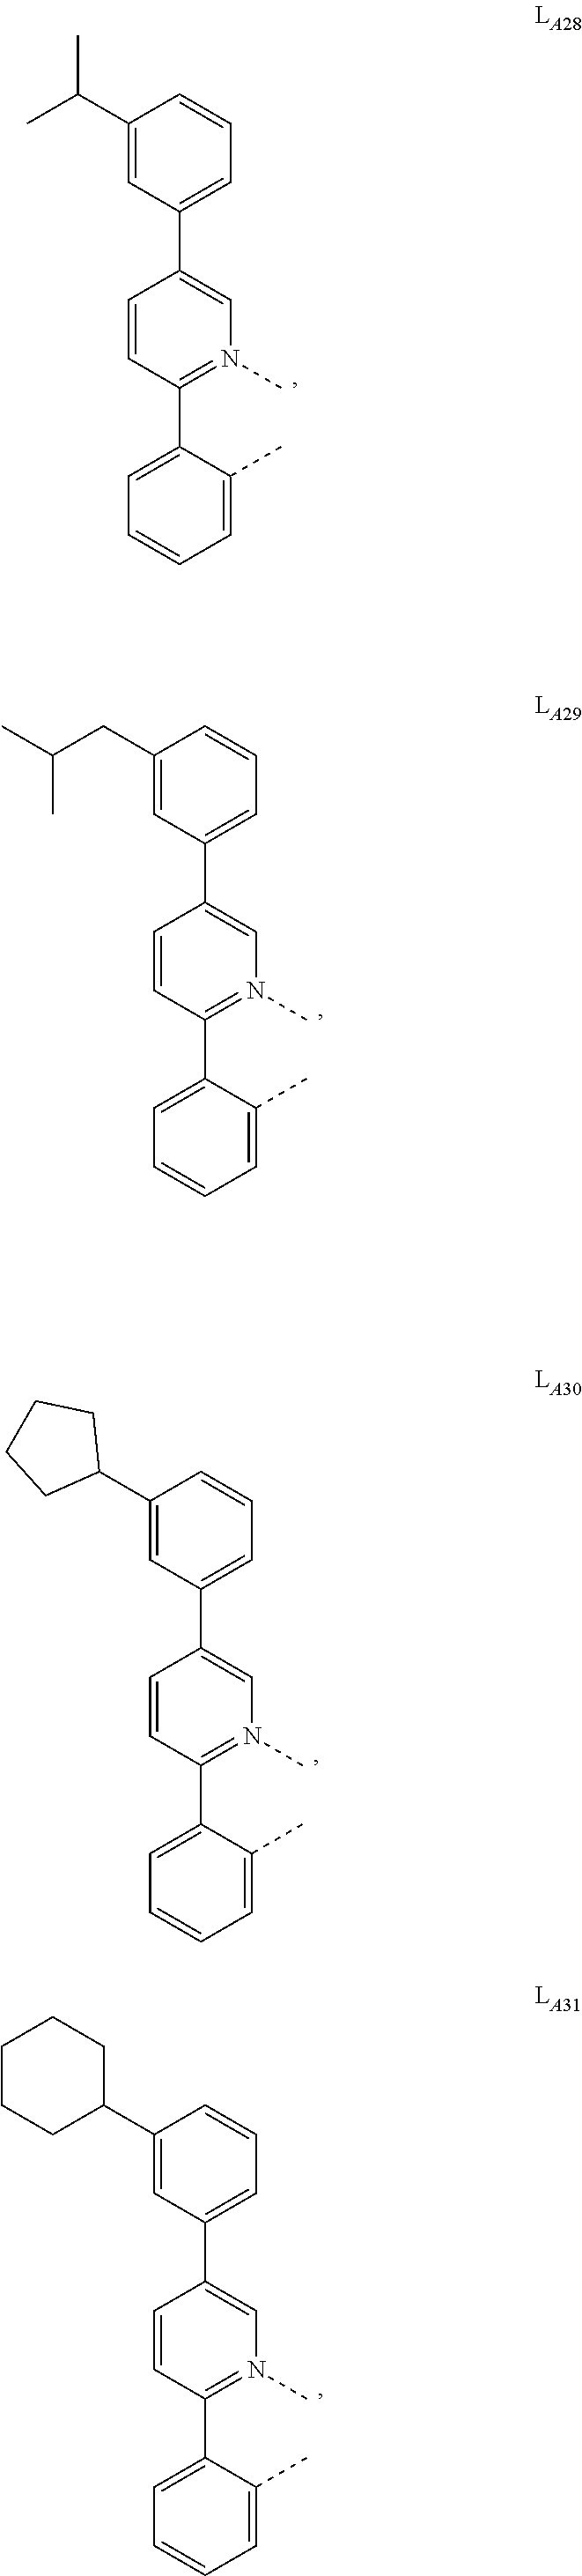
C1=CC(C2=CC=CC=C2C)=N(C)C=C1C1=CC=CC(C2CCCC2)=C1.C1=CC(C2=CC=CC=C2C)=N(C)C=C1C1=CC=CC(C2CCCCC2)=C1.C1=CC(C2=CC=CC=C2C)=N(C)C=C1C1=CC=CC(C(C)C)=C1.C1=CC(C2=CC=CC=C2C)=N(C)C=C1C1=CC=CC(CC(C)C)=C1
